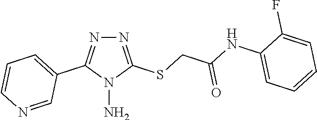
N1=C(SCC(NC2=CC=CC=C2F)=O)N(N)C(C2=CC=CN=C2)=N1
